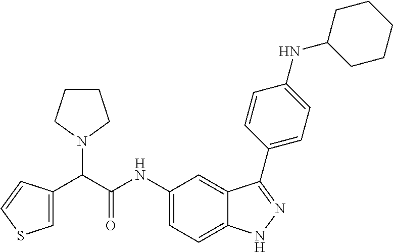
C1=C(C(C(NC2=CC=C3C(=C2)C(C2=CC=C(NC4CCCCC4)C=C2)=NN3)=O)N2CCCC2)C=CS1
